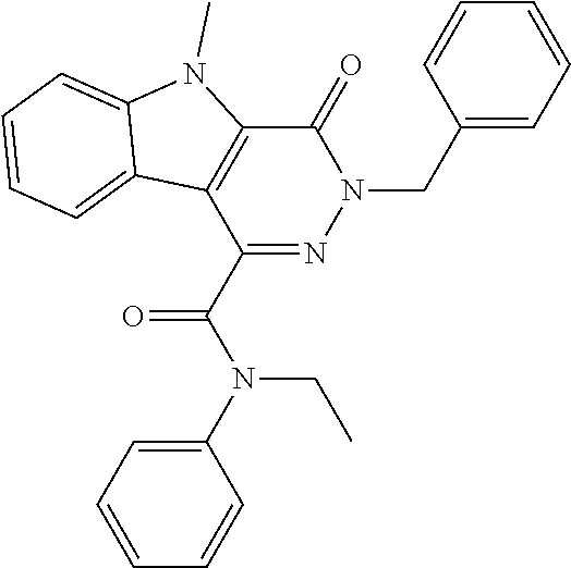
C1(=O)C2=C(C(C(N(CC)C3=CC=CC=C3)=O)=NN1CC1=CC=CC=C1)C1=CC=CC=C1N2C
